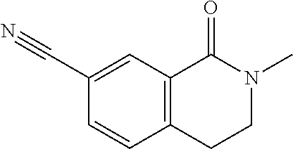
C12=C(C=C(C#N)C=C1)C(=O)N(C)CC2
